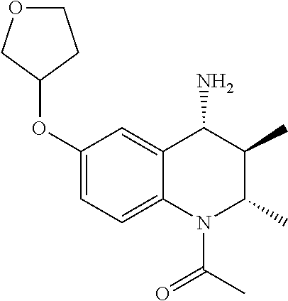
C1(OC2CCOC2)=CC=C2C(=C1)C(N)C(C)C(C)N2C(C)=O
